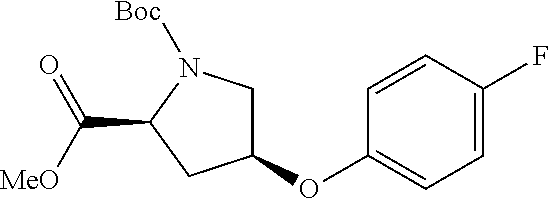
C1(OC2=CC=C(F)C=C2)CN([Boc])C(C([MeO])=O)C1
